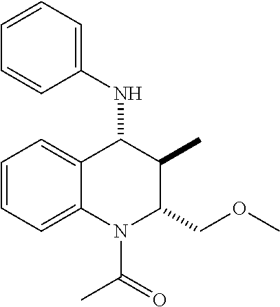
C1=CC=C2C(=C1)C(NC1=CC=CC=C1)C(C)C(COC)N2C(C)=O
